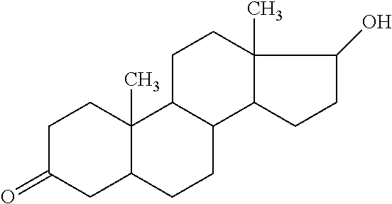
C1C(=O)CC2C(C)(C1)C1C(CC2)C2C(C)(CC1)C(O)CC2
